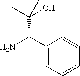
C1(C(N)C(C)(O)C)=CC=CC=C1
